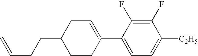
C1(F)=C(F)C(C2=CCC(CCC=C)CC2)=CC=C1[C2H5]
